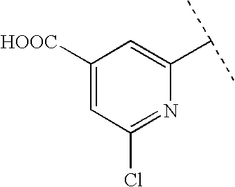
C1([HOOC])=CC(Cl)=NC(C(C)C)=C1
